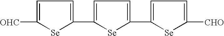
C1=C([OHC])[Se]C(C2=CC=C(C3=CC=C([CHO])[Se]3)[Se]2)=C1
